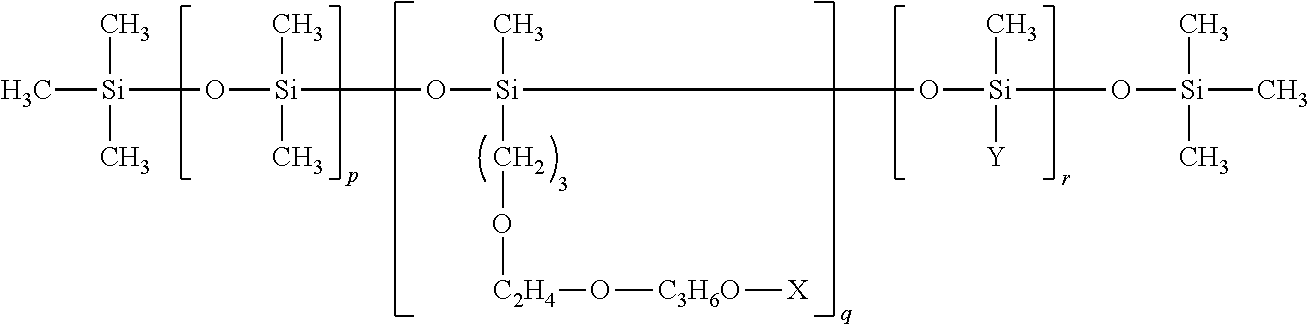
C[Si](O[Si](O[Si](O[Si](O[Si](C)(C)C)(C)[Y])(C)CO[C2H4]O[C3H6O][X])(C)C)(C)C
